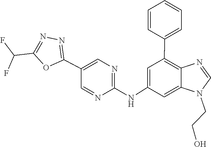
C1=NC2=C(C3=CC=CC=C3)C=C(NC3=NC=C(C4=NN=C(C(F)F)O4)C=N3)C=C2N1CCO
